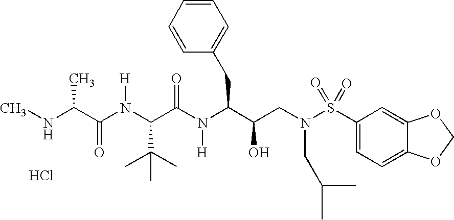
C(C(N([H])C(C(=O)N([H])C(CC1=CC=CC=C1)C(O)CN(S(=O)(=O)C1=CC=C2C(=C1)OCO2)CC(C)C)C(C)(C)C)=O)(NC)C.Cl
